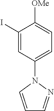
C1(I)=CC(N2C=CC=N2)=CC=C1[OMe]
